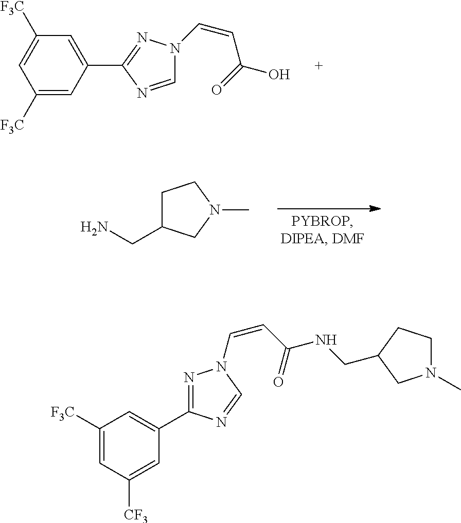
C1([F3C])=CC(C2=NN(C=CC(=O)O)C=N2)=CC([F3C])=C1.C1C(CN)CN(C)C1.C1([F3C])=CC([CF3])=CC(C2=NN(C=CC(=O)NCC3CCN(C)C3)C=N2)=C1
